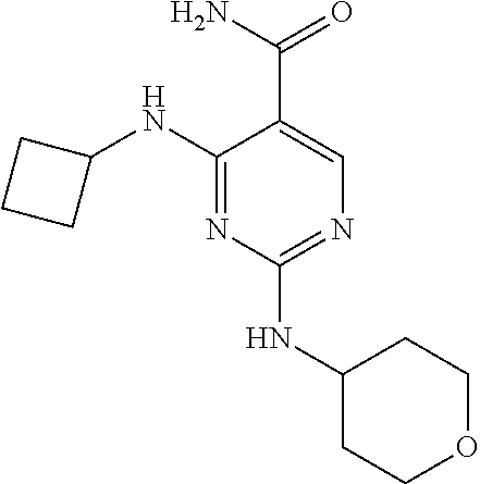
C1(NC2CCC2)=NC(NC2CCOCC2)=NC=C1C(N)=O
